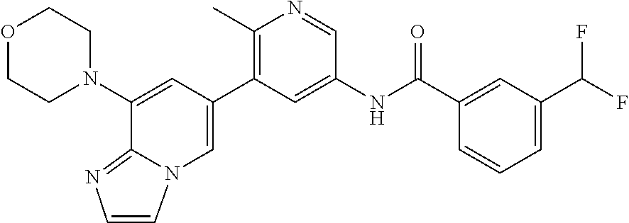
O1CCN(C2=CC(C3=C(C)N=CC(NC(C4=CC(C(F)F)=CC=C4)=O)=C3)=CN3C=CN=C23)CC1
